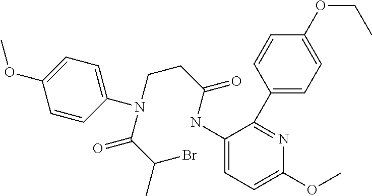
C1(NC(CCN(C2=CC=C(OC)C=C2)C(C(C)Br)=O)=O)=CC=C(OC)N=C1C1=CC=C(OCC)C=C1
